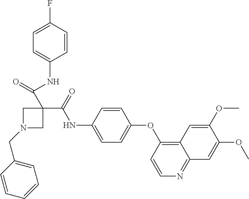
C12=C(OC3=CC=C(NC(C4(C(=O)NC5=CC=C(F)C=C5)CN(CC5=CC=CC=C5)C4)=O)C=C3)C=CN=C1C=C(OC)C(OC)=C2
